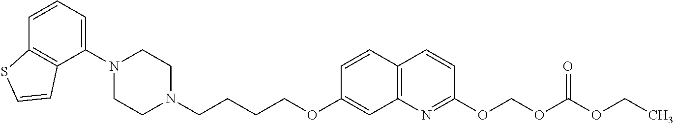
C1=CC2=C(C(N3CCN(CCCCOC4=CC5=C(C=C4)C=CC(OCOC(OCC)=O)=N5)CC3)=C1)C=CS2
